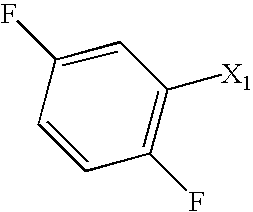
C1=C(F)C=CC(F)=C1[X1]
